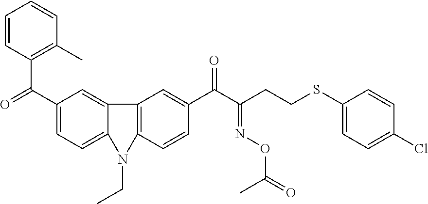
C1=CC(C(=O)C2=CC=C3C(=C2)C2=C(C=CC(C(=O)C(=NOC(C)=O)CCSC4=CC=C(Cl)C=C4)=C2)N3CC)=C(C)C=C1
